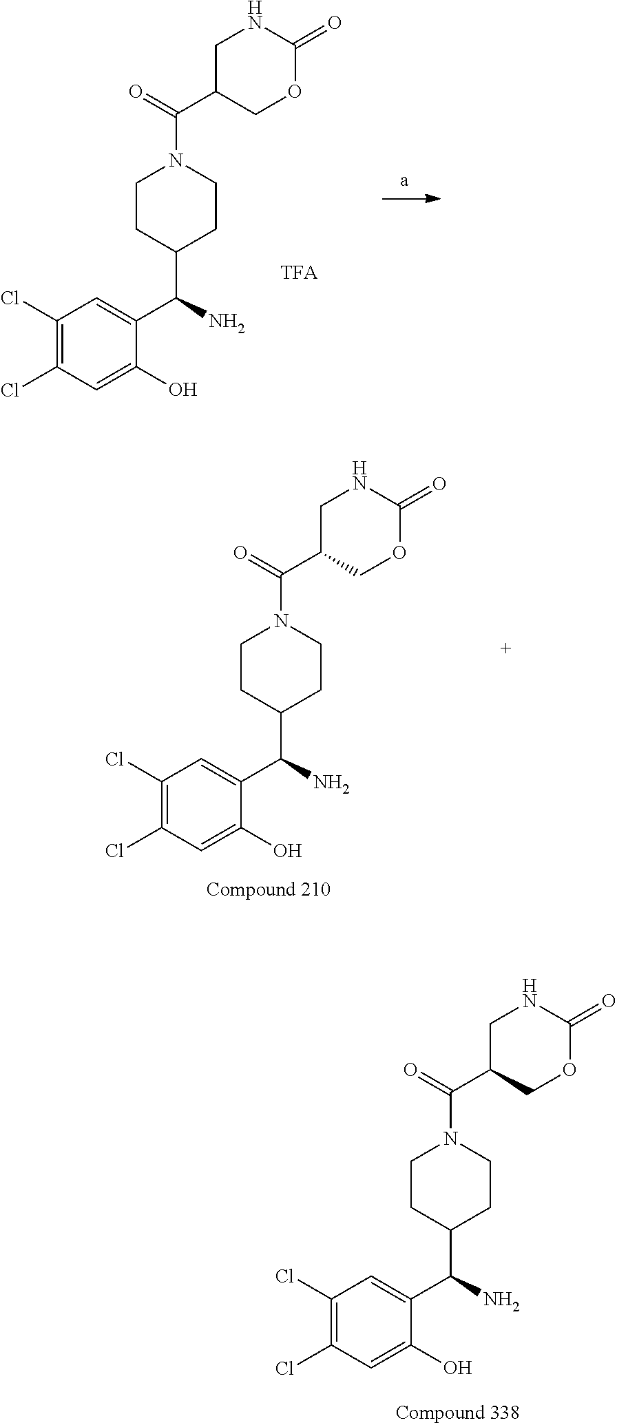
C1(=O)NCC(C(=O)N2CCC(C(C3=CC(Cl)=C(Cl)C=C3O)N)CC2)CO1.O=C1NCC(C(N2CCC(C(C3=CC(Cl)=C(Cl)C=C3O)N)CC2)=O)CO1.C(=O)(C1CNC(=O)OC1)N1CCC(C(C2=CC(Cl)=C(Cl)C=C2O)N)CC1
